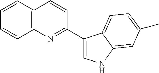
C1=CC2=C(C=C1)N=C(C1=CNC3=CC(C)=CC=C13)C=C2
